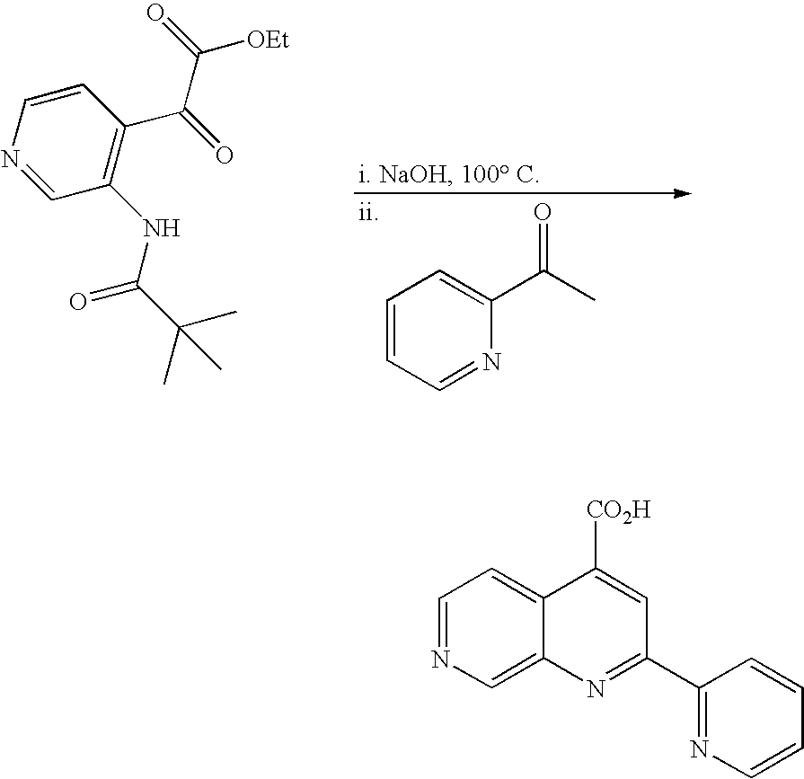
N1=CC(NC(=O)C(C)(C)C)=C(C(=O)C(=O)[OEt])C=C1.C1=CC=NC(C(=O)C)=C1.C1=NC=C2C(=C1)C([CO2H])=CC(C1=NC=CC=C1)=N2
